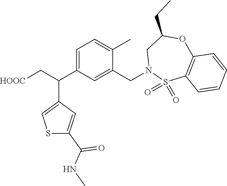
C1=C(C(C[HOOC])C2=CSC(C(=O)NC)=C2)C=C(CN2S(=O)(=O)C3=C(OC(CC)C2)C=CC=C3)C(C)=C1
